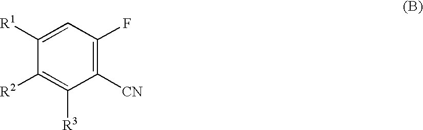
C1(F)=C([CN])C([R3])=C([R2])C([R1])=C1
